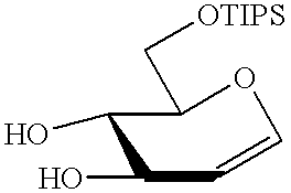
C1(O)C=COC(C[OTIPS])C1O
